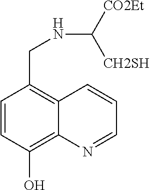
C1=CC(O)=C2C(=C1CNC([CO2Et])[CH2SH])C=CC=N2
